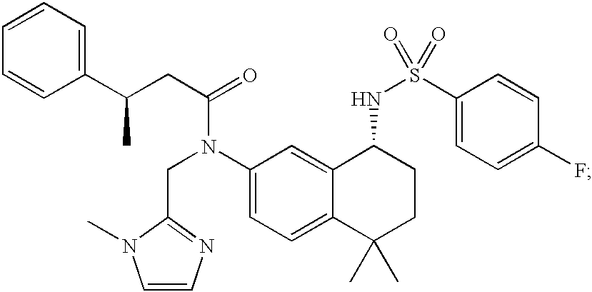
C1(C(CC(=O)N(C2=CC=C3C(=C2)C(NS(=O)(C2=CC=C(F)C=C2)=O)CCC3(C)C)CC2=NC=CN2C)C)=CC=CC=C1
